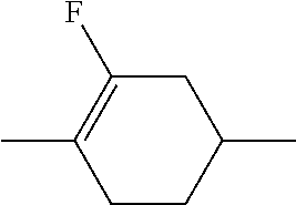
C1(C)=C(F)CC(C)CC1
